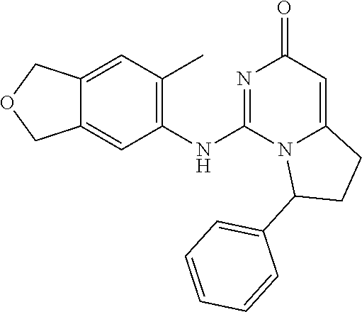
C1(NC2=NC(=O)C=C3N2C(C2=CC=CC=C2)CC3)=C(C)C=C2C(=C1)COC2
